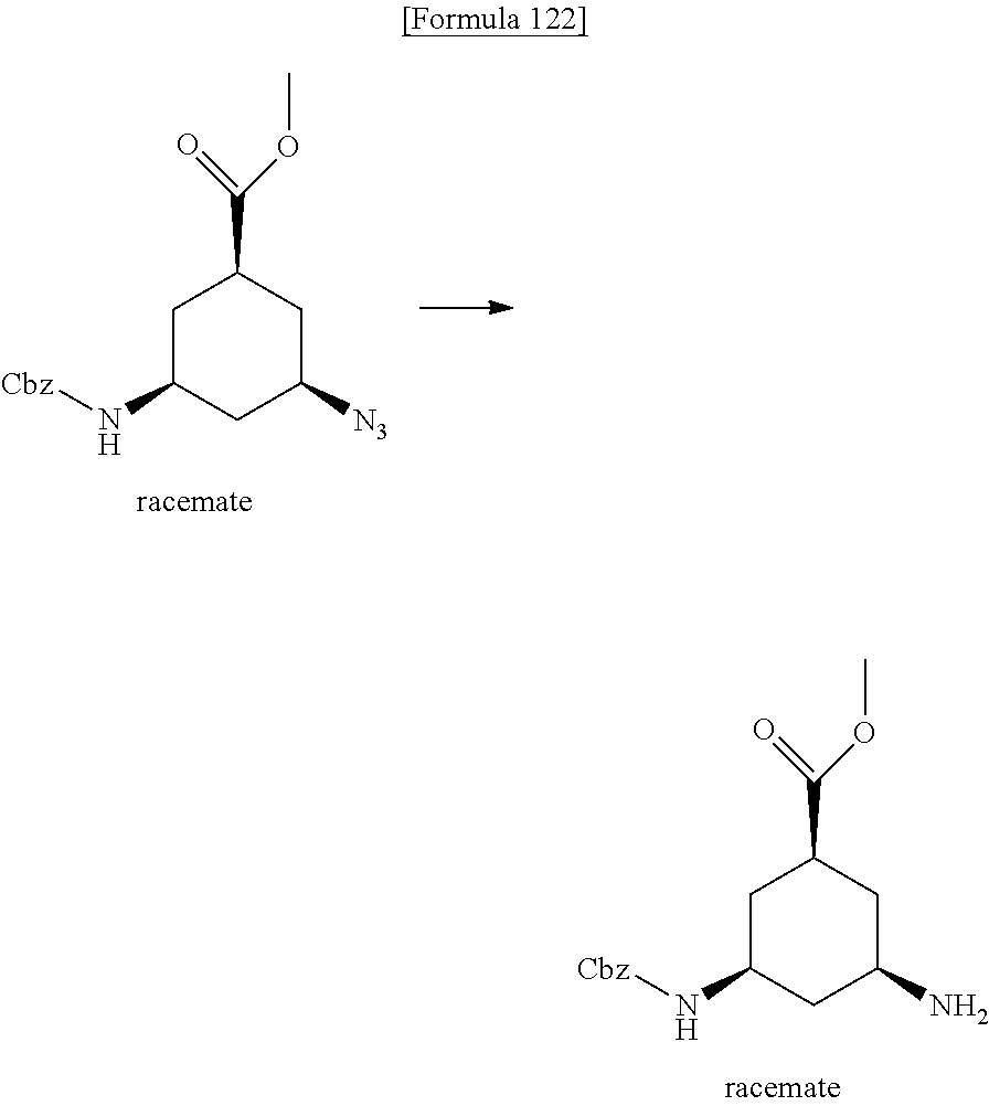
C1C(N[Cbz])CC([N3])CC1C(OC)=O.C1C(N[Cbz])CC(N)CC1C(OC)=O
